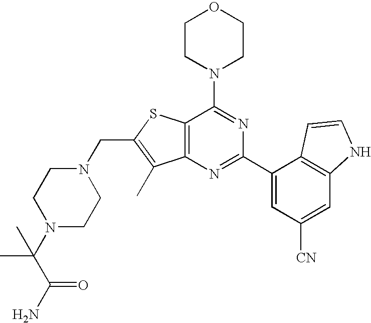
N1(CC2=C(C)C3=C(S2)C(N2CCOCC2)=NC(C2=CC([CN])=CC4=C2C=CN4)=N3)CCN(C(C)(C)C(=O)N)CC1
